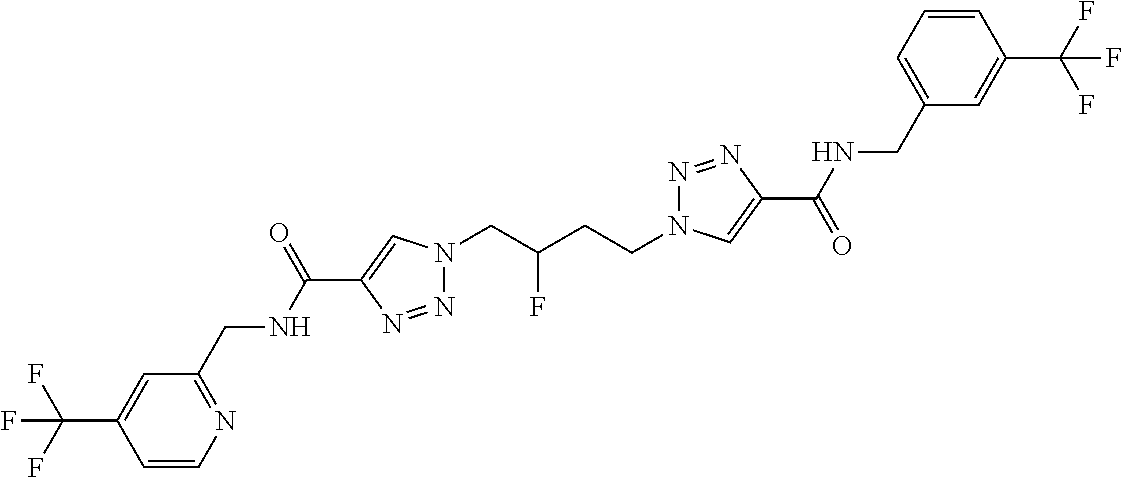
C1(C(NCC2=NC=CC(C(F)(F)F)=C2)=O)=CN(CC(CCN2N=NC(C(=O)NCC3=CC=CC(C(F)(F)F)=C3)=C2)F)N=N1
